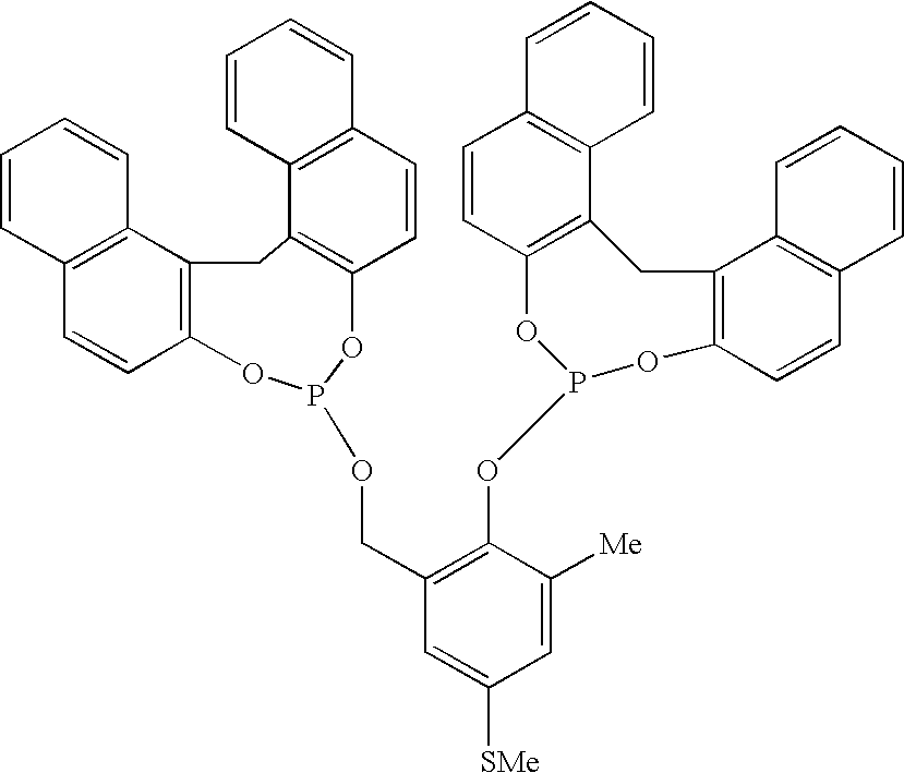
C12=C(C3=C(C=C1)OP(OCC1=C(OP4OC5=C(C6=C(C=C5)C=CC=C6)CC5=C(O4)C=CC4=C5C=CC=C4)C([Me])=CC([SMe])=C1)OC1=C(C4=C(C=C1)C=CC=C4)C3)C=CC=C2
